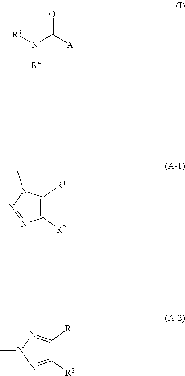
N([R4])([R3])C([A])=O.C1([R1])=C([R2])N=NN1C.C1([R1])=NN(C)N=C1[R2]
